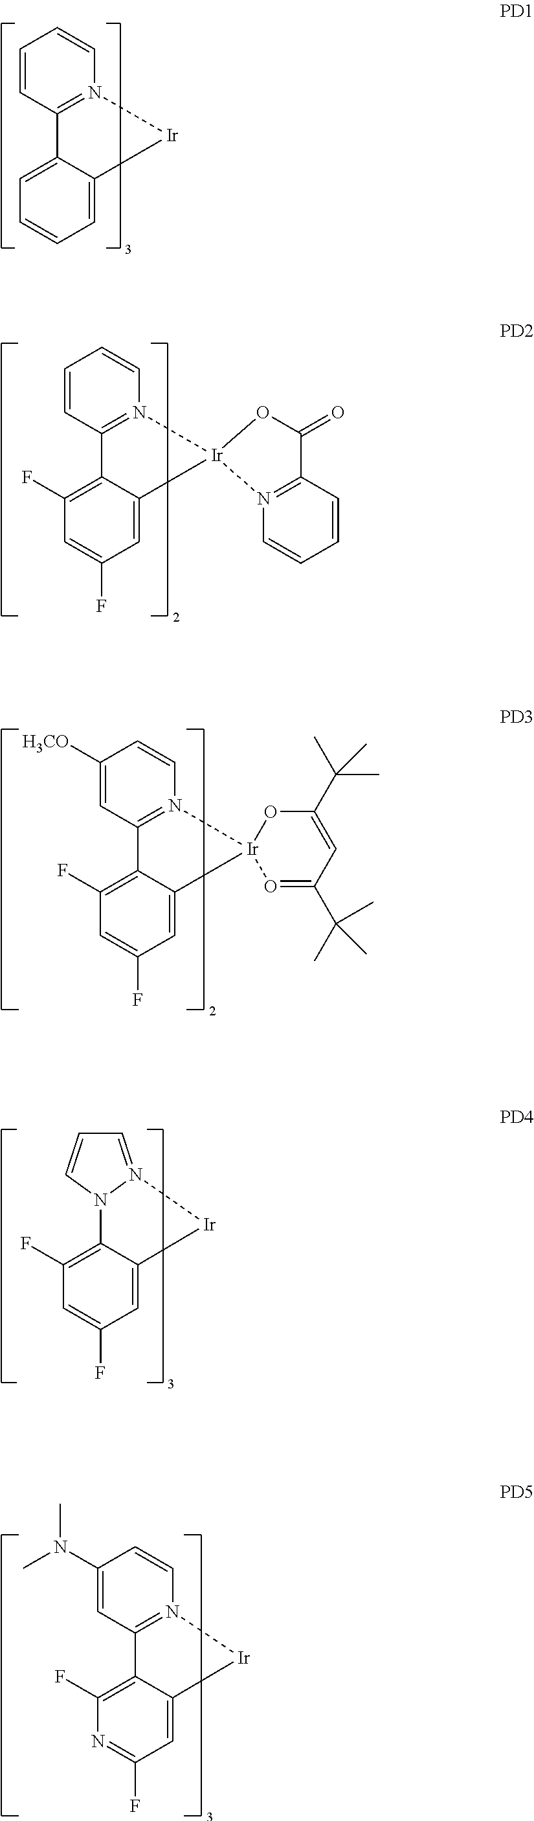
C1=CC2=N(C=C1)[Ir]C1=CC=CC=C21.C1=CC2=N(C=C1)[Ir]1(C3=CC(F)=CC(F)=C23)OC(=O)C2=N1C=CC=C2.C1([H3CO])=CC2=N(C=C1)[Ir]1(C3=CC(F)=CC(F)=C23)O=C(C(C)(C)C)C=C(C(C)(C)C)O1.C1=C2C(=C(F)C=C1F)N1N(=CC=C1)[Ir]2.C1=C2C(=C(F)N=C1F)C1=N([Ir]2)C=CC(N(C)C)=C1
